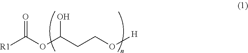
O=C(OC(CCO[H])O)[R1]
